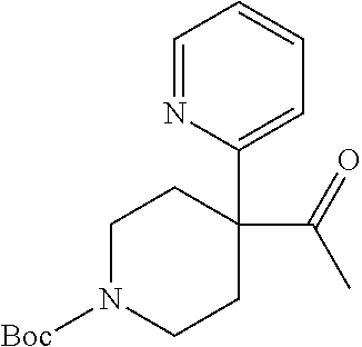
C1=NC(C2(C(=O)C)CCN([Boc])CC2)=CC=C1
